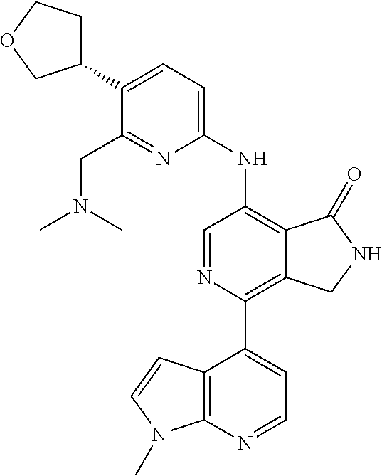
C1(C2=CC=NC3=C2C=CN3C)=C2C(=C(NC3=CC=C(C4CCOC4)C(CN(C)C)=N3)C=N1)C(=O)NC2
